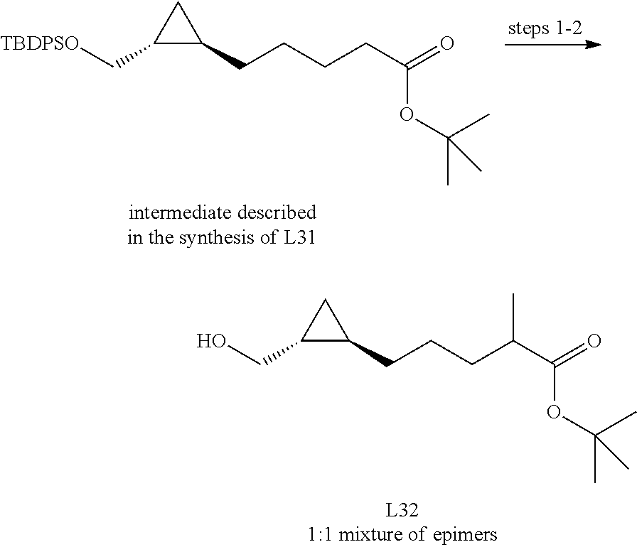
C1(C[TBDPSO])C(CCCCC(=O)OC(C)(C)C)C1.C1(CO)C(CCCC(C(=O)OC(C)(C)C)C)C1
